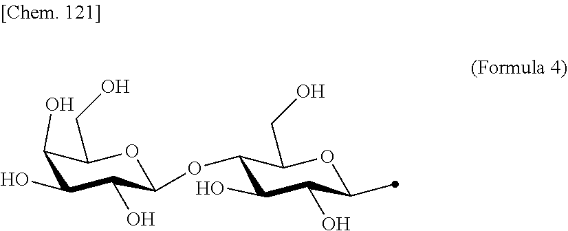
C1(O)C(O)C(O)C(OC2C(O)C(O)C(C)OC2CO)OC1CO
